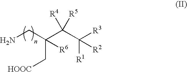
NCC(C[HOOC])(C(C([R3])([R1])[R2])([R4])[R5])[R6]
